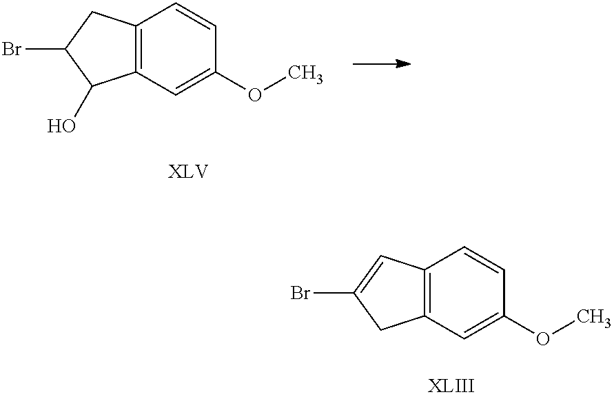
C12=C(C=C(OC)C=C1)C(O)C(Br)C2.C12=C(C=C(OC)C=C1)CC(Br)=C2
